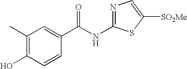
C1(C)=C(O)C=CC(C(NC2=NC=C([SO2Me])S2)=O)=C1
